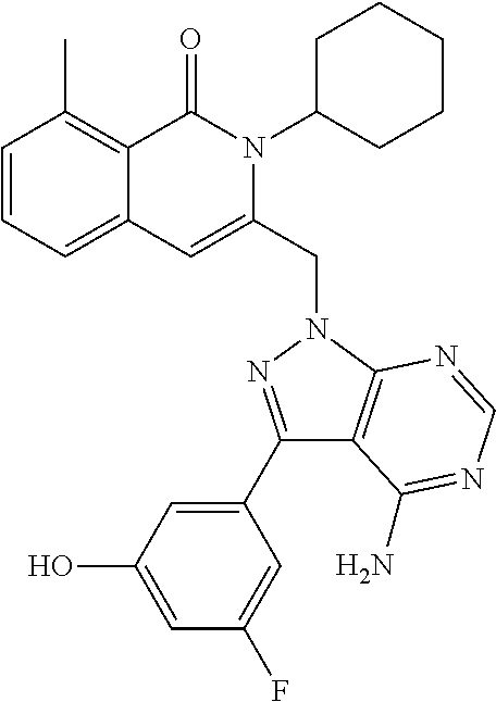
C1=CC=C2C(=C1C)C(=O)N(C1CCCCC1)C(CN1C3=C(C(C4=CC(O)=CC(F)=C4)=N1)C(N)=NC=N3)=C2
